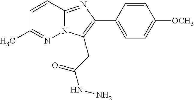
C1=CC2=NC(C3=CC=C([OCH3])C=C3)=C(CC(NN)=O)N2N=C1C
